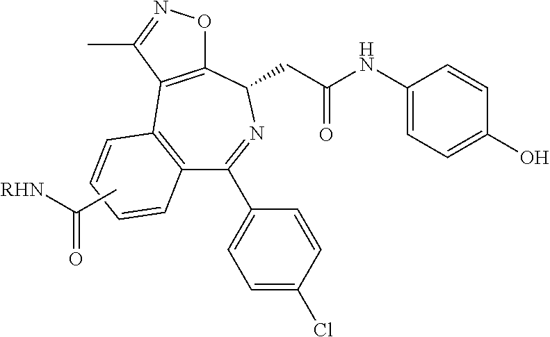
C12=C(C=CC=C1)C1=C(C(CC(NC3=CC=C(O)C=C3)=O)N=C2C2=CC=C(Cl)C=C2)ON=C1C.CC([RHN])=O
